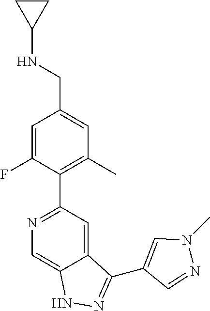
C1CC1NCC1=CC(C)=C(C2=NC=C3C(=C2)C(C2=CN(C)N=C2)=NN3)C(F)=C1
